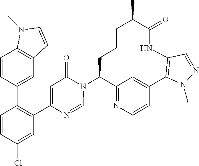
C12=NC=CC(=C1)C1=C(NC(=O)C(C)CCCC2N2C(=O)C=C(C3=C(C4=CC5=C(C=C4)N(C)C=C5)C=CC(Cl)=C3)N=C2)C=NN1C
